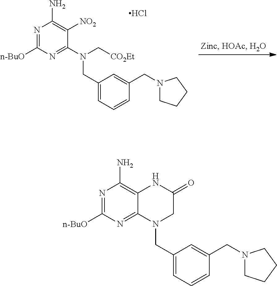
N1=C([n-BuO])N=C2C(=C1N)NC(=O)CN2CC1=CC=CC(CN2CCCC2)=C1.N1=C([n-BuO])N=C(N(C[CO2Et])CC2=CC=CC(CN3CCCC3)=C2)C([NO2])=C1N.Cl
